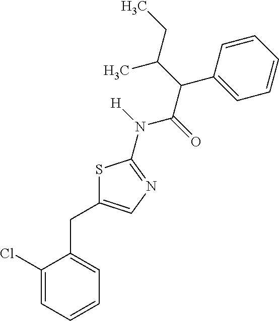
S1C(CC2=CC=CC=C2Cl)=CN=C1N(C(C(C(CC)C)C1=CC=CC=C1)=O)[H]
